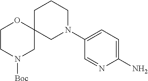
C1(N)=CC=C(N2CCCC3(C2)OCCN([Boc])C3)C=N1
